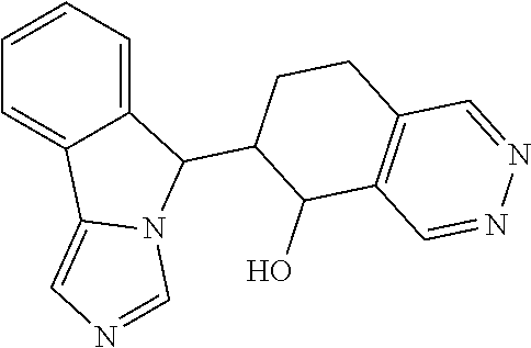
C1=CC=C2C(=C1)C1=CN=CN1C2C1CCC2=C(C1O)C=NN=C2
